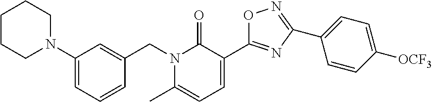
C1CCN(C2=CC=CC(CN3C(C)=CC=C(C4=NC(C5=CC=C([OCF3])C=C5)=NO4)C3=O)=C2)CC1
